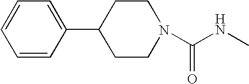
N1(C(NC)=O)CCC(C2=CC=CC=C2)CC1
